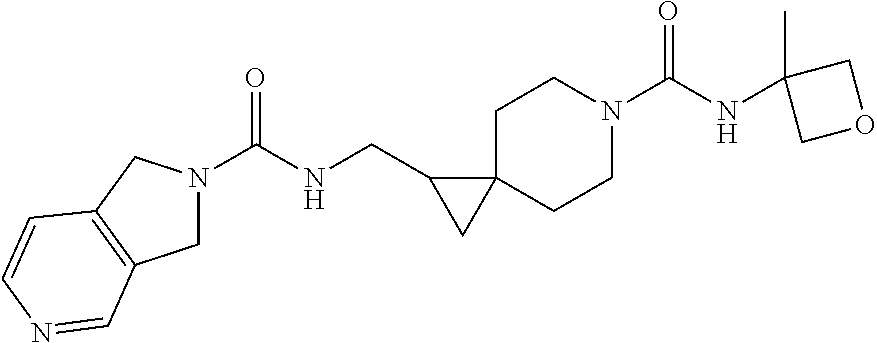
O=C(NC1(C)COC1)N1CCC2(CC1)C(CNC(=O)N1CC3=C(C1)C=CN=C3)C2
